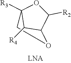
C12([R3])OC([R2])C(OC1)C2[R4]
